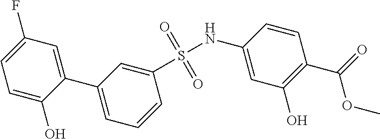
S(=O)(=O)(NC1=CC(O)=C(C(=O)OC)C=C1)C1=CC(C2=CC(F)=CC=C2O)=CC=C1
